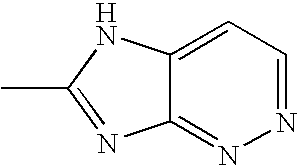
C12=CC=NN=C1N=C(C)N2
